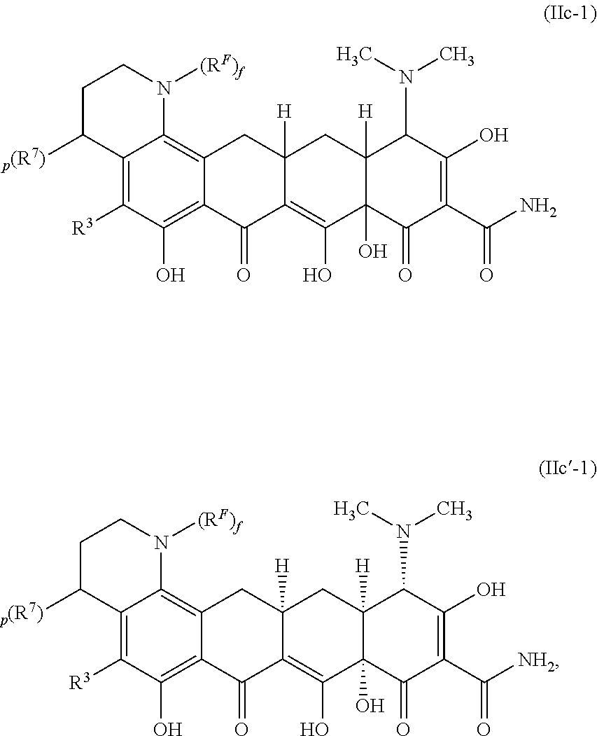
C12=C([R3])C(O)=C3C(=C1N([(RF)f])CCC2[p(R7)])CC1([H])C(=C(O)C2(O)C([H])(C1)C(N(C)C)C(O)=C(C(N)=O)C2=O)C3=O.C12=C([R3])C(O)=C3C(=C1N([(RF)f])CCC2[p(R7)])CC1([H])C(=C(O)C2(O)C([H])(C1)C(N(C)C)C(O)=C(C([NH2])=O)C2=O)C3=O
